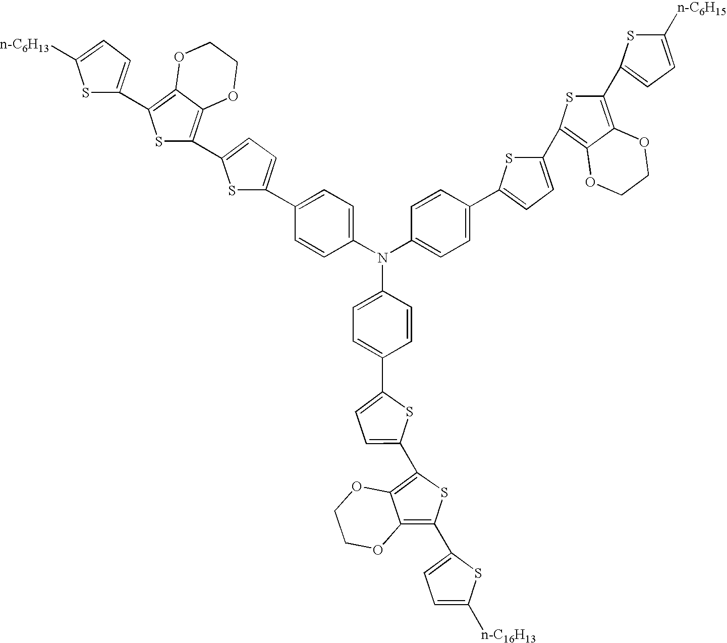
C1=C(N(C2=CC=C(C3=CC=C(C4=C5C(=C(C6=CC=C([n-C6H13])S6)S4)OCCO5)S3)C=C2)C2=CC=C(C3=CC=C(C4=C5C(=C(C6=CC=C([n-C6H15])S6)S4)OCCO5)S3)C=C2)C=CC(C2=CC=C(C3=C4C(=C(C5=CC=C([n-C16H13])S5)S3)OCCO4)S2)=C1
